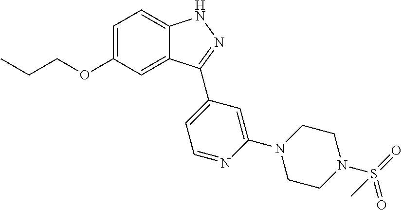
C1=C(OCCC)C=C2C(=C1)NN=C2C1=CC=NC(N2CCN(S(=O)(=O)C)CC2)=C1
